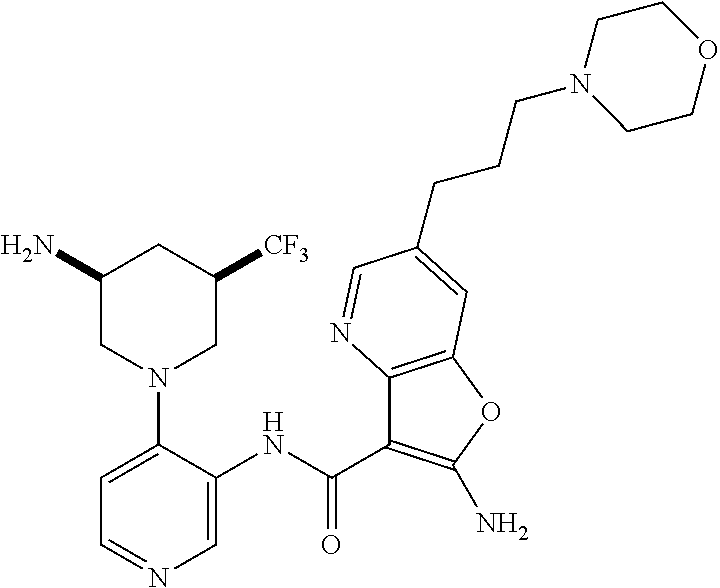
C1=C(N2CC([CF3])CC(N)C2)C(NC(C2=C(N)OC3=C2N=CC(CCCN2CCOCC2)=C3)=O)=CN=C1
